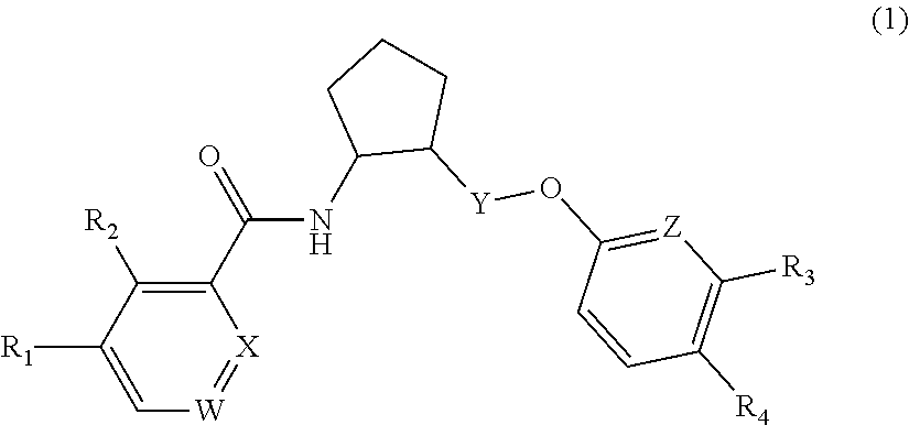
C1([R1])=C[W]=[X]C(C(NC2C([Y]OC3=[Z]C([R3])=C([R4])C=C3)CCC2)=O)=C1[R2]
